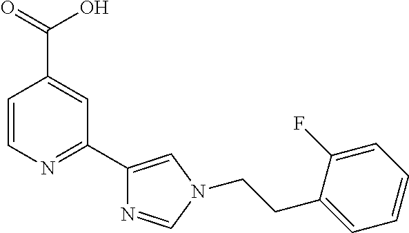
C1=CN=C(C2=CN(CCC3=CC=CC=C3F)C=N2)C=C1C(=O)O
